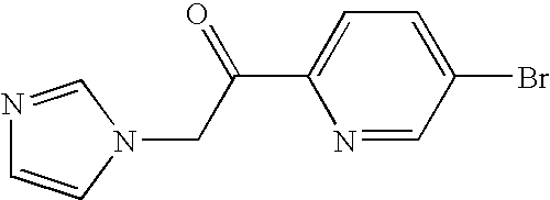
N1=CN(CC(C2=CC=C(Br)C=N2)=O)C=C1
